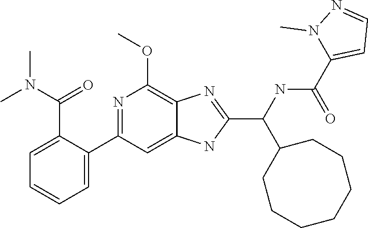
N1=C(C2=CC=CC=C2C(=O)N(C)C)C=C2C(=C1OC)N=C(C(NC(C1=CC=NN1C)=O)C1CCCCCCC1)N2
